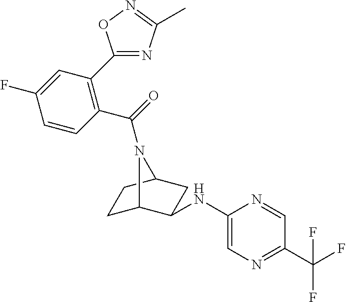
C1C2C(NC3=CN=C(C(F)(F)F)C=N3)CC(C1)N2C(=O)C1=C(C2=NC(C)=NO2)C=C(F)C=C1
